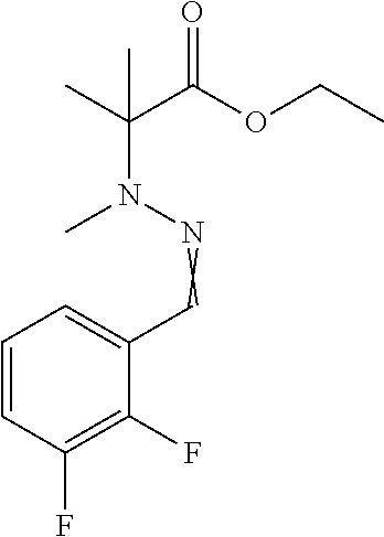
N(=CC1=CC=CC(F)=C1F)N(C(C)(C(OCC)=O)C)C
